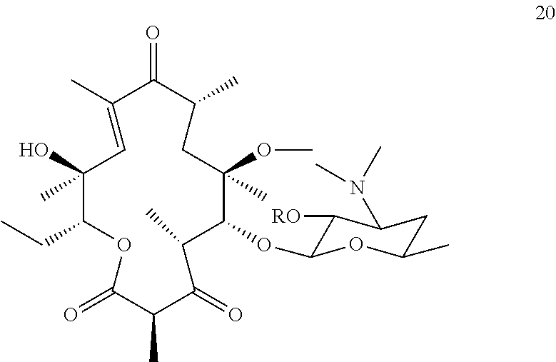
O=C1C(C)CC(OC)(C)C(OC2C([RO])C(N(C)C)CC(C)O2)C(C)C(=O)C(C)C(=O)OC(CC)C(O)(C)C=C1C
